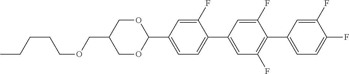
O1CC(COCCCCC)COC1C1=CC=C(C2=CC(F)=C(C3=CC=C(F)C(F)=C3)C(F)=C2)C(F)=C1
